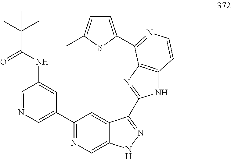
C1=NC=C(C2=NC=C3C(=C2)C(C2=NC4=C(N2)C=CN=C4C2=CC=C(C)S2)=NN3)C=C1NC(C(C)(C)C)=O
